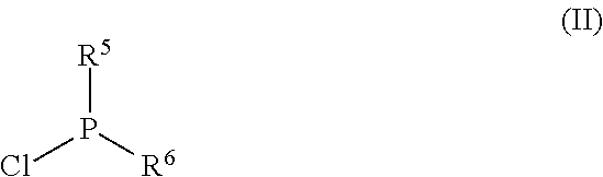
[R5]P([R6])Cl
